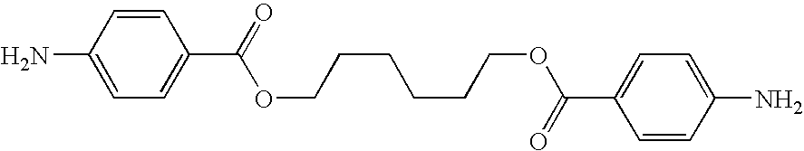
NC1=CC=C(C(=O)OCCCCCCOC(=O)C2=CC=C(N)C=C2)C=C1
